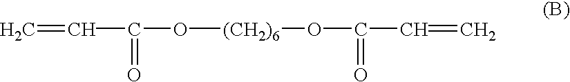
C=CC(O[(CH2)6]OC(C=C)=O)=O
